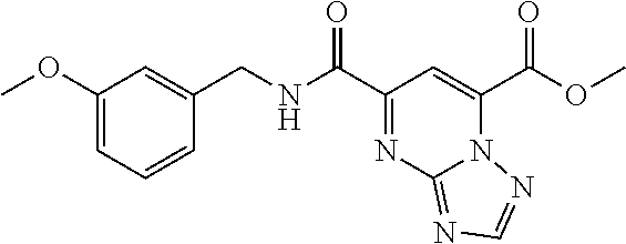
C1(OC)=CC=CC(CNC(C2=NC3=NC=NN3C(C(OC)=O)=C2)=O)=C1
